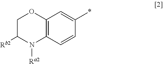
C1C([Rb2])N([Ra2])C2=C(O1)C=C(*)C=C2
